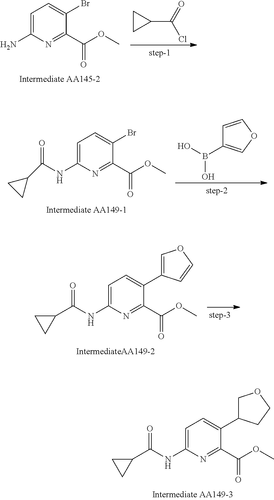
C1=C(N)N=C(C(OC)=O)C(Br)=C1.C1(C(=O)Cl)CC1.C1=C(NC(C2CC2)=O)N=C(C(OC)=O)C(Br)=C1.OB(O)C1=COC=C1.C1=C(NC(C2CC2)=O)N=C(C(OC)=O)C(C2=COC=C2)=C1.C1=C(NC(C2CC2)=O)N=C(C(OC)=O)C(C2COCC2)=C1
